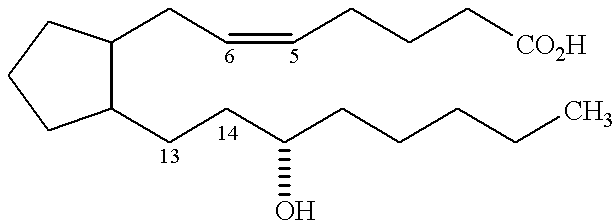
C1(CCC(CCCCC)O)C(CC=CCCC[CO2H])CCC1
